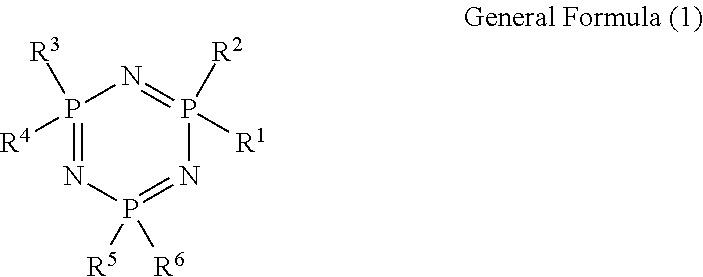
P1([R3])([R4])=NP([R5])([R6])=NP([R2])([R1])=N1
